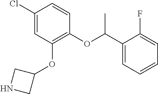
C1(Cl)=CC(OC2CNC2)=C(OC(C2=CC=CC=C2F)C)C=C1
